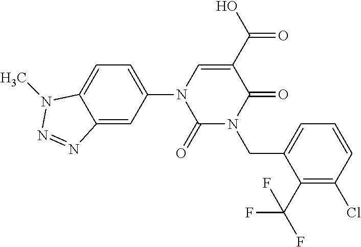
C1(=O)N(CC2=CC=CC(Cl)=C2C(F)(F)F)C(=O)C(C(O)=O)=CN1C1=CC=C2C(=C1)N=NN2C
